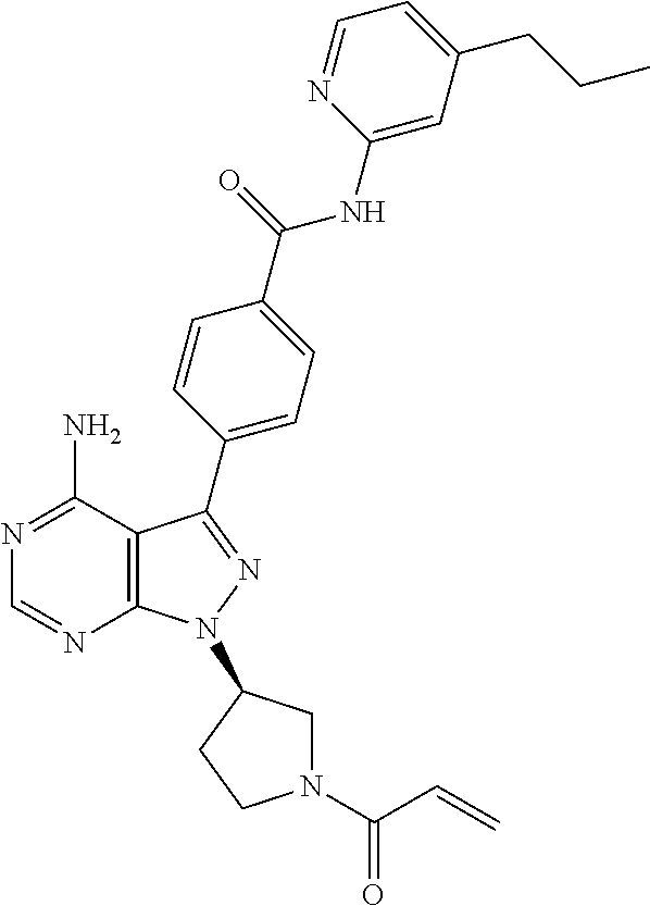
C12=C(C(N)=NC=N1)C(C1=CC=C(C(=O)NC3=CC(CCC)=CC=N3)C=C1)=NN2C1CN(C(=O)C=C)CC1
